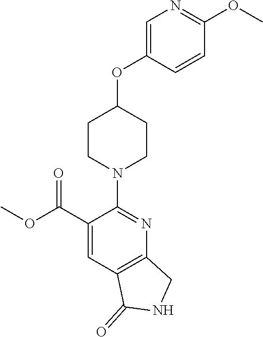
C1=C(OC2CCN(C3=NC4=C(C=C3C(OC)=O)C(=O)NC4)CC2)C=CC(OC)=N1
